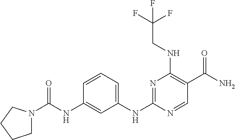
C1(NC(=O)N2CCCC2)=CC(NC2=NC(NCC(F)(F)F)=C(C(N)=O)C=N2)=CC=C1
